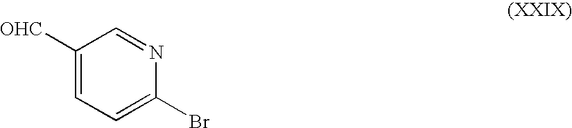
C1([OHC])=CC=C(Br)N=C1
